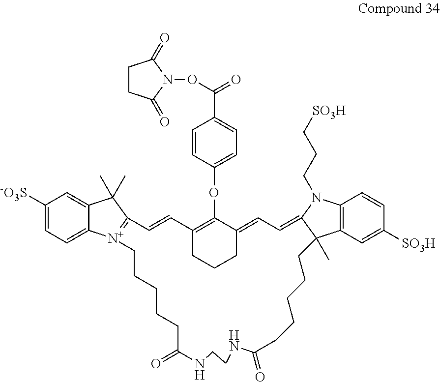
C1([-O3S])=CC=C2C(=C1)C(C)(C)C1=[N+]2CCCCCC(=O)NCCNC(=O)CCCCCC2(C)C3=C(N(CCC[SO3H])C2=CC=C2CCCC(=C2OC2=CC=C(C(ON4C(=O)CCC4=O)=O)C=C2)C=C1)C=CC([SO3H])=C3
